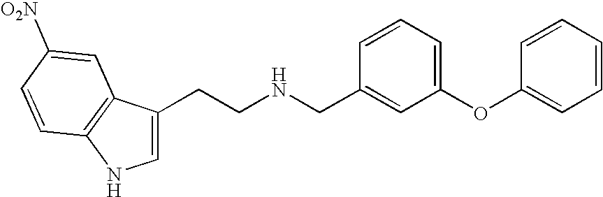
C1=C(CCNCC2=CC(OC3=CC=CC=C3)=CC=C2)C2=C(N1)C=CC([O2N])=C2
